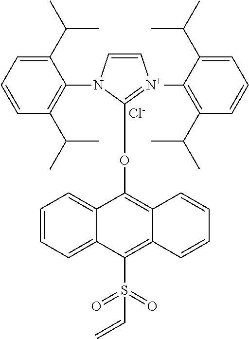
C1(C(C)C)=CC=CC(C(C)C)=C1N1C=C[N+](C2=C(C(C)C)C=CC=C2C(C)C)=C1OC1=C2C(=C(S(C=C)(=O)=O)C3=CC=CC=C13)C=CC=C2.[Cl-]
